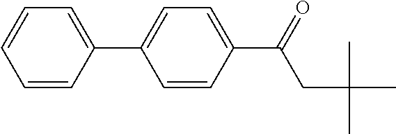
C1(C(CC(C)(C)C)=O)=CC=C(C2=CC=CC=C2)C=C1
